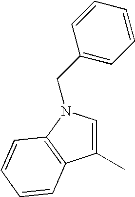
C1(C)=CN(CC2=CC=CC=C2)C2=C1C=CC=C2
